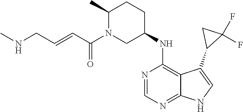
C1(C)N(C(C=CCNC)=O)CC(NC2=C3C(=NC=N2)NC=C3C2C(F)(F)C2)CC1
